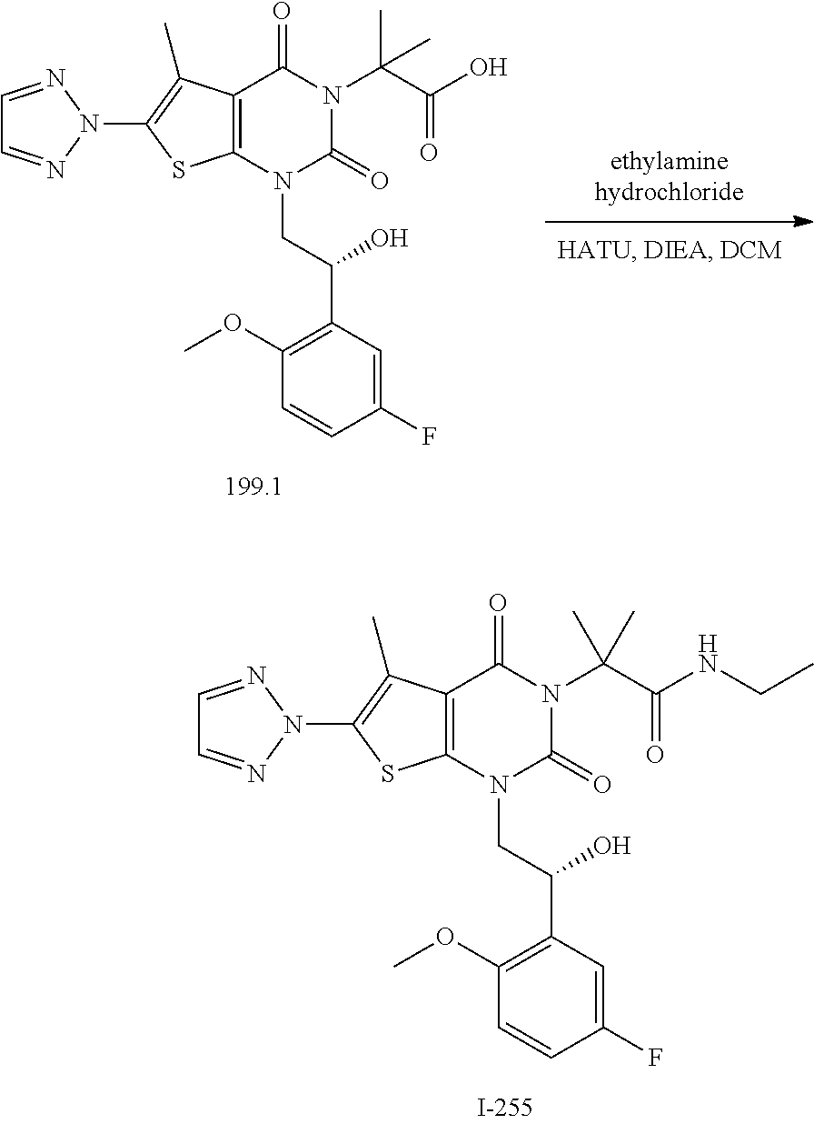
C12=C(N(CC(C3=C(OC)C=CC(F)=C3)O)C(=O)N(C(C(NCC)=O)(C)C)C1=O)SC(N1N=CC=N1)=C2C.C12=C(N(CC(C3=C(OC)C=CC(F)=C3)O)C(=O)N(C(C(O)=O)(C)C)C1=O)SC(N1N=CC=N1)=C2C
